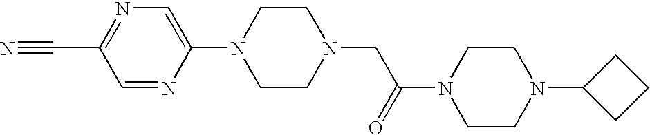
C1=NC(N2CCN(CC(N3CCN(C4CCC4)CC3)=O)CC2)=CN=C1C#N
